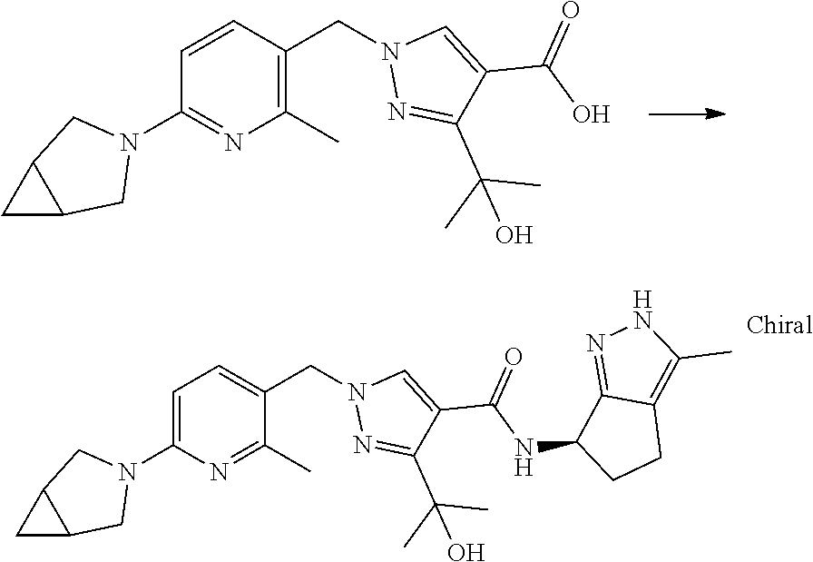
C1=CC(CN2N=C(C(C)(C)O)C(C(O)=O)=C2)=C(C)N=C1N1CC2CC2C1.C1=C(N2CC3CC3C2)N=C(C)C(CN2N=C(C(C)(C)O)C(C(NC3CCC4=C(C)NN=C34)=O)=C2)=C1
